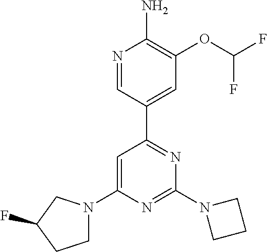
N1=CC(C2=NC(N3CCC3)=NC(N3CCC(F)C3)=C2)=CC(OC(F)F)=C1N
